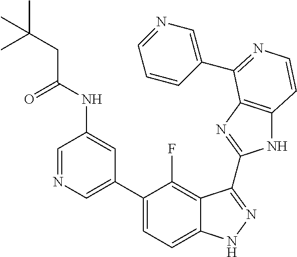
C1=C(C2=CC=C3C(=C2F)C(C2=NC4=C(N2)C=CN=C4C2=CN=CC=C2)=NN3)C=C(NC(CC(C)(C)C)=O)C=N1
